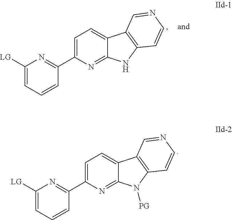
C1([LG])=CC=CC(C2=CC=C3C(=N2)NC2=C3C=NC=C2)=N1.C1([LG])=CC=CC(C2=CC=C3C(=N2)N([PG])C2=C3C=NC=C2)=N1
